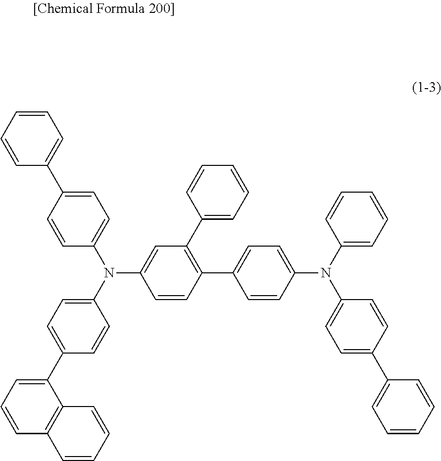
C1=CC=C(C2=CC=C(N(C3=CC=C(C4=CC=CC5=C4C=CC=C5)C=C3)C3=CC(C4=CC=CC=C4)=C(C4=CC=C(N(C5=CC=CC=C5)C5=CC=C(C6=CC=CC=C6)C=C5)C=C4)C=C3)C=C2)C=C1
